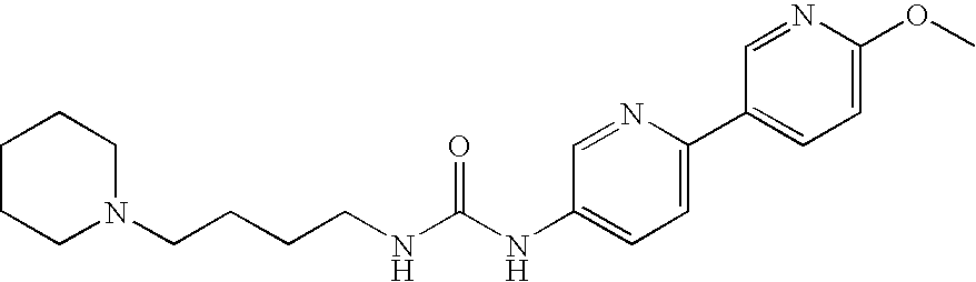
C1CCN(CCCCNC(NC2=CC=C(C3=CC=C(OC)N=C3)N=C2)=O)CC1
